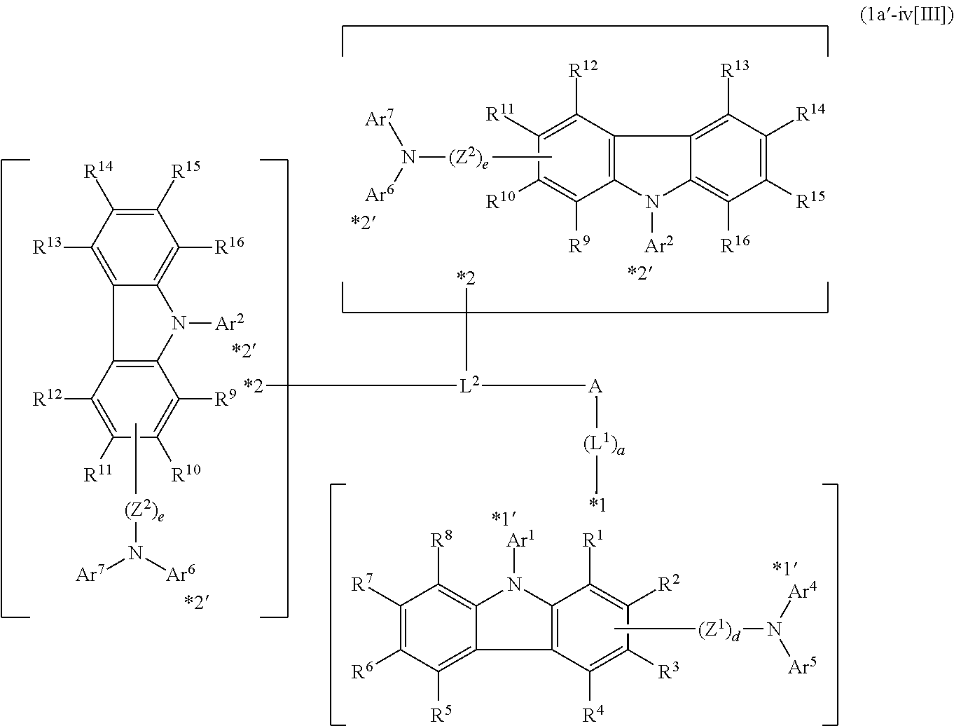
[*2][L2]([*2])[A][(L1)a][*1].N([(Z1)d]C)([Ar4])[Ar5].C1([R4])=C([R3])C([R2])=C([R1])C2=C1C1=C([R5])C([R6])=C([R7])C([R8])=C1N2[Ar1].[*1].[*1].N([(Z2)e]C)([Ar6])[Ar7].C1([R12])=C([R11])C([R10])=C([R9])C2=C1C1=C([R13])C([R14])=C([R15])C([R16])=C1N2[Ar2].N([(Z2)e]C)([Ar6])[Ar7].C1([R12])=C([R11])C([R10])=C([R9])C2=C1C1=C([R13])C([R14])=C([R15])C([R16])=C1N2[Ar2]
